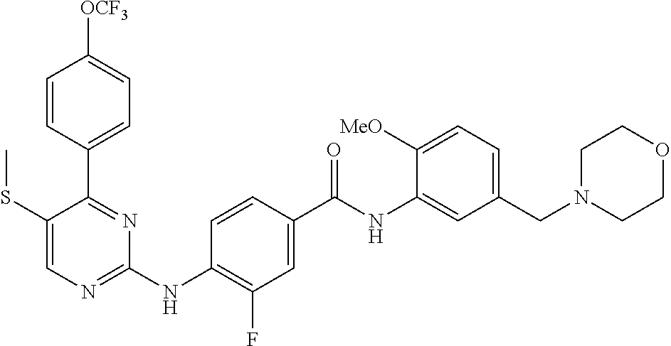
C1(C2=NC(NC3=C(F)C=C(C(NC4=CC(CN5CCOCC5)=CC=C4[MeO])=O)C=C3)=NC=C2SC)=CC=C([OCF3])C=C1
